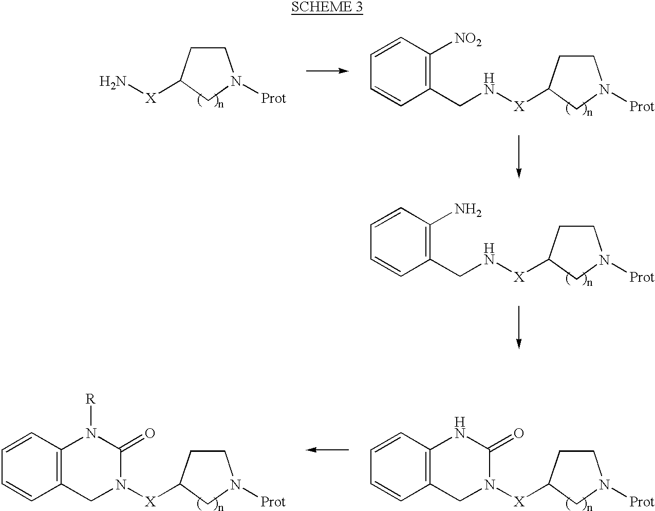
C1=CC=CC(N)=C1CN[X]C1CCN([Prot])C1.N1([X]C2CCN([Prot])C2)C(=O)N([R])C2=C(C1)C=CC=C2.N1([X]C2CCN([Prot])C2)C(=O)NC2=C(C1)C=CC=C2.N[X]C1CCN([Prot])C1.C1=CC=CC([NO2])=C1CN[X]C1CCN([Prot])C1
